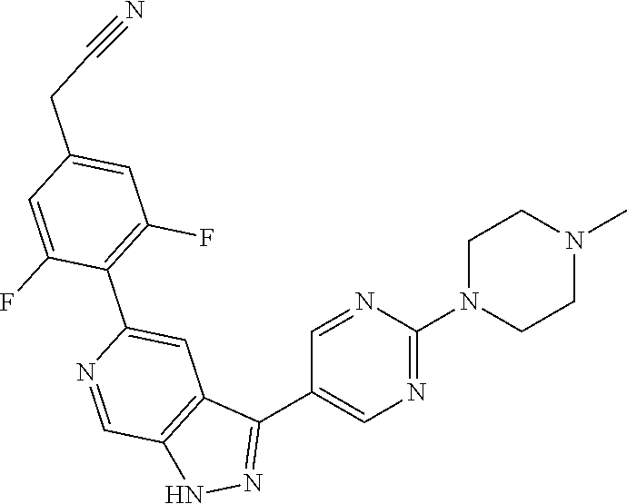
N1=CC(C2=NNC3=C2C=C(C2=C(F)C=C(CC#N)C=C2F)N=C3)=CN=C1N1CCN(C)CC1
